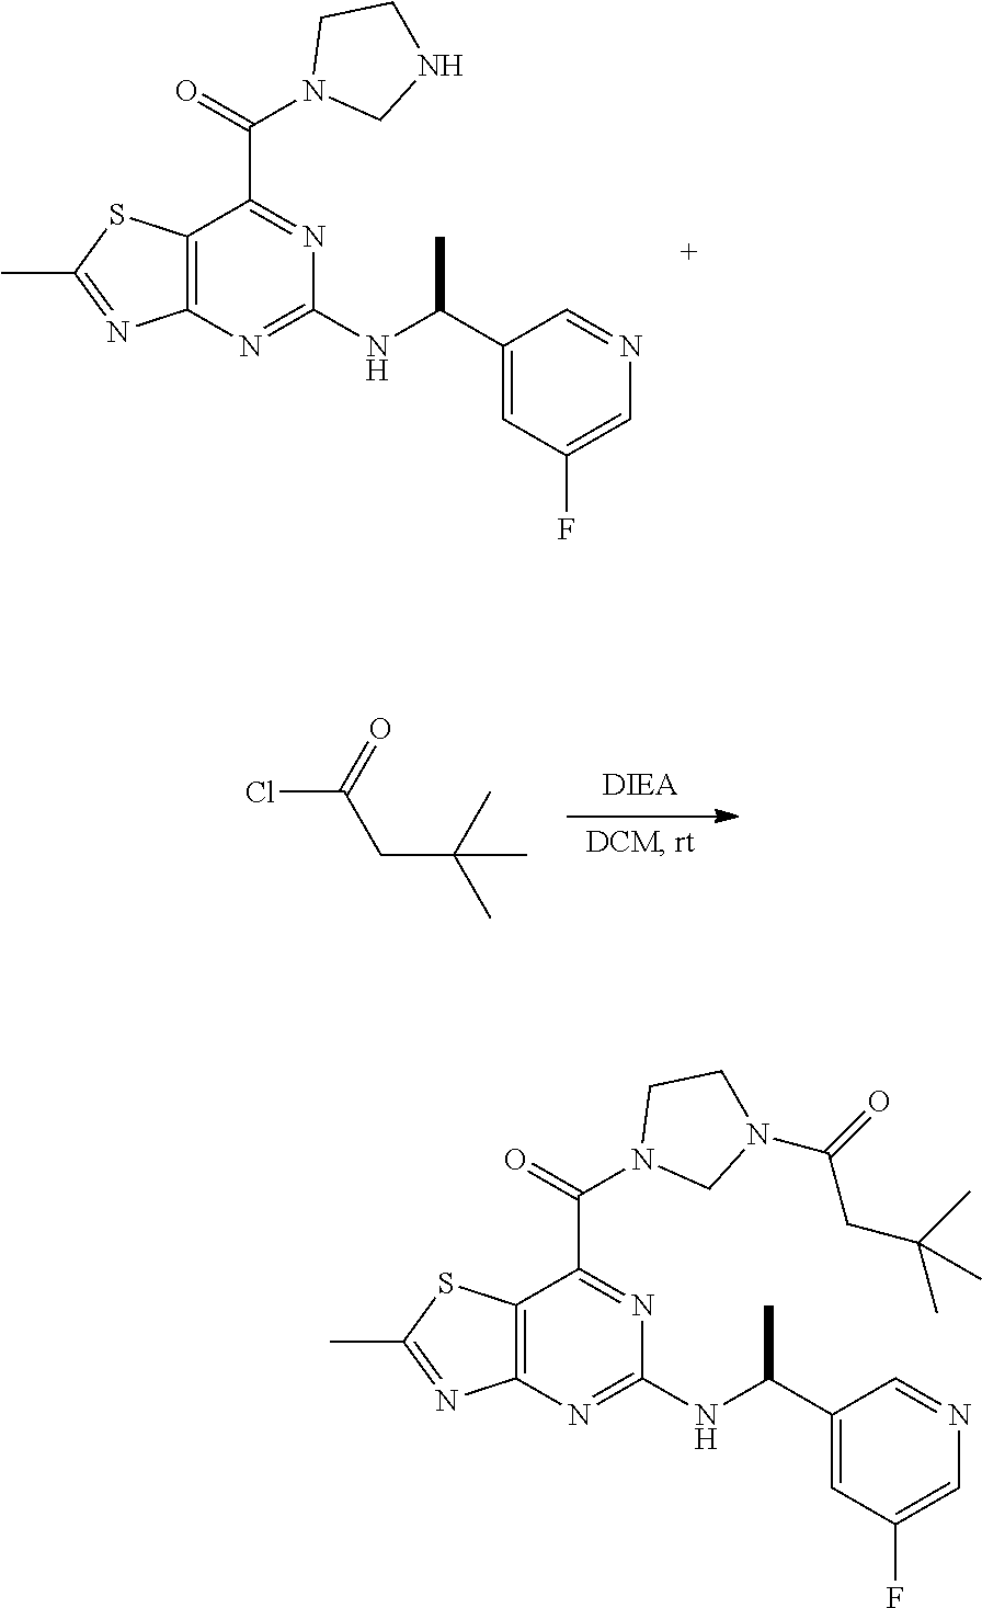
CC1=NC2=C(S1)C(C(=O)N1CNCC1)=NC(NC(C)C1=CC(F)=CN=C1)=N2.ClC(=O)CC(C)(C)C.CC1=NC2=C(S1)C(C(=O)N1CN(C(=O)CC(C)(C)C)CC1)=NC(NC(C)C1=CC(F)=CN=C1)=N2
